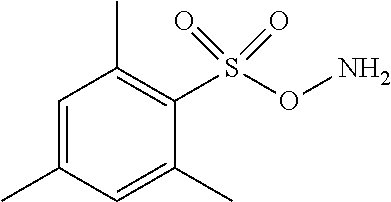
C1=C(C)C=C(C)C(S(ON)(=O)=O)=C1C
